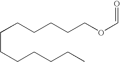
C(CCCCCC)CCCCCOC=O
